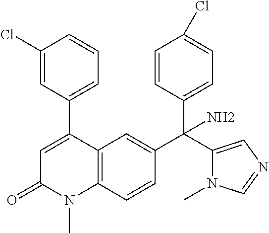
C1(Cl)=CC(C2=CC(=O)N(C)C3=C2C=C(C(C2=CC=C(Cl)C=C2)(C2=CN=CN2C)N)C=C3)=CC=C1
